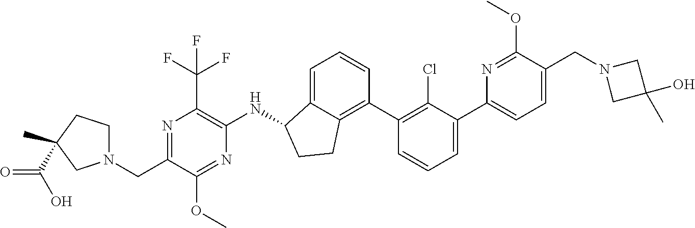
C(C1=NC(C(F)(F)F)=C(NC2C3=CC=CC(C4=C(Cl)C(C5=CC=C(CN6CC(O)(C)C6)C(OC)=N5)=CC=C4)=C3CC2)N=C1OC)N1CCC(C)(C(=O)O)C1
